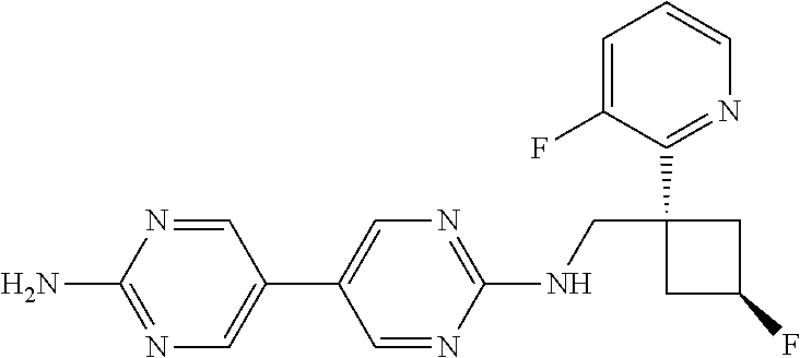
C1(C2=CN=C(NCC3(C4=NC=CC=C4F)CC(F)C3)N=C2)=CN=C(N)N=C1
